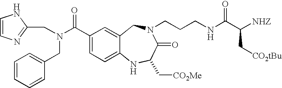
C1=CN=C(CN(CC2=CC=CC=C2)C(=O)C2=CC=C3C(=C2)CN(CCCNC(C([NHZ])C[CO2tBu])=O)C(=O)C(C[CO2Me])N3)N1
